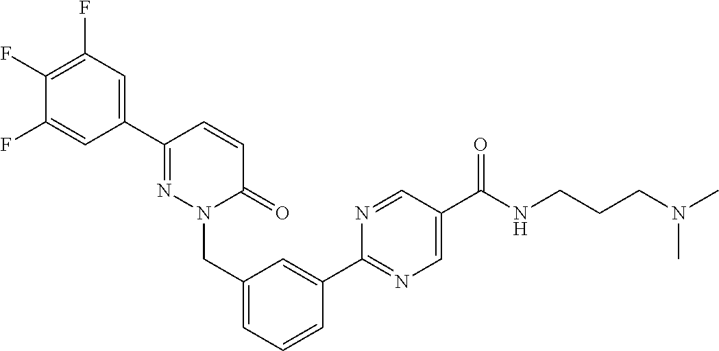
C1=C(C2=NC=C(C(NCCCN(C)C)=O)C=N2)C=CC=C1CN1N=C(C2=CC(F)=C(F)C(F)=C2)C=CC1=O
